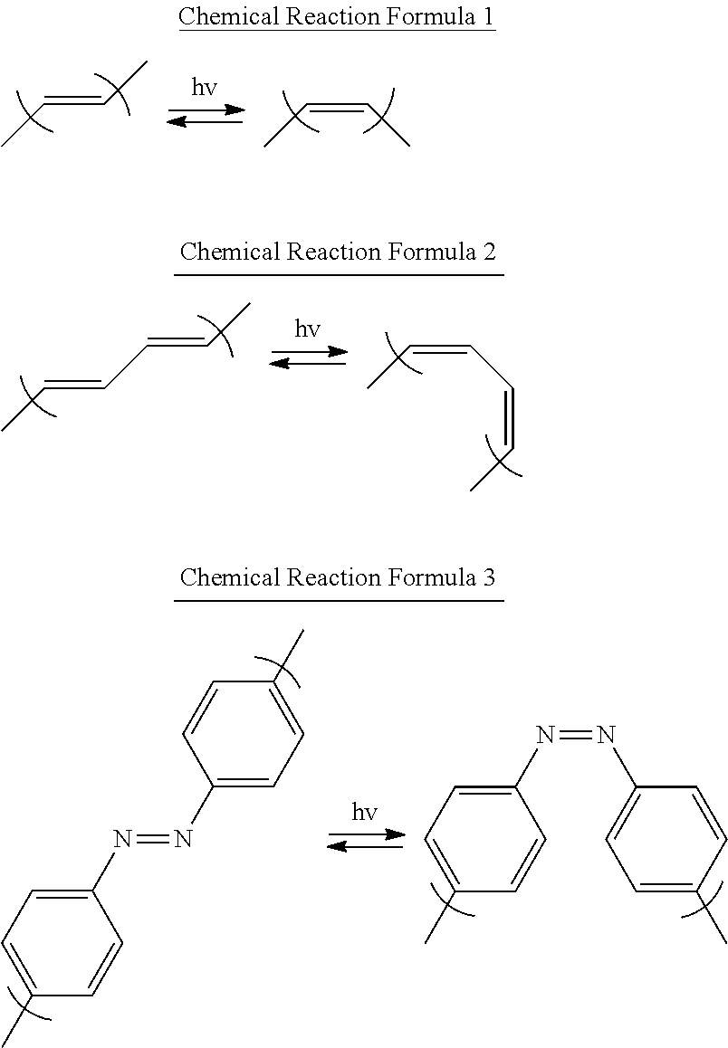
CC=CC.CC=CC.C(C=CC)=CC.CC=CC=CC.C1(N=NC2=CC=C(C)C=C2)=CC=C(C)C=C1.C1(N=NC2=CC=C(C)C=C2)=CC=C(C)C=C1
